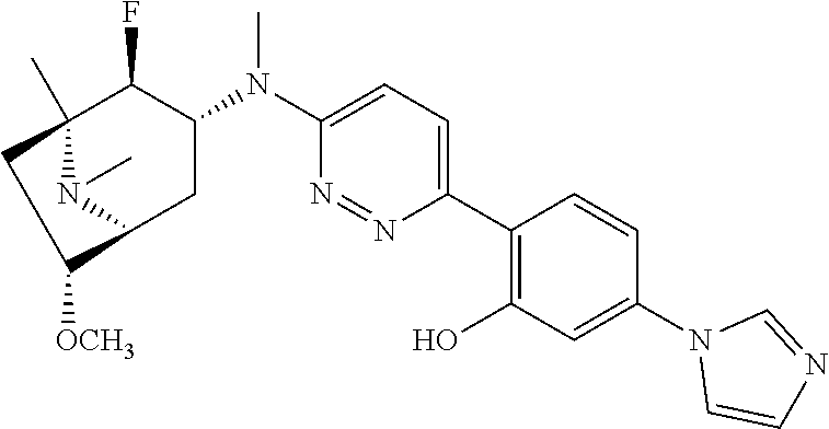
C1(N(C2=CC=C(C3=C(O)C=C(N4C=CN=C4)C=C3)N=N2)C)C(F)C2(C)CC([OCH3])C(C1)N2C
